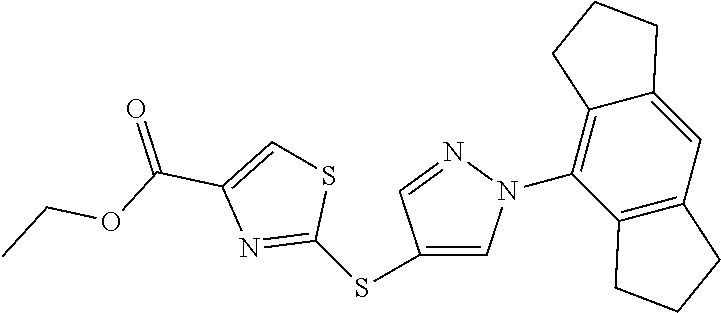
C1(SC2=CN(C3=C4C(=CC5=C3CCC5)CCC4)N=C2)=NC(C(OCC)=O)=CS1
